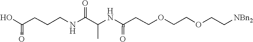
N(C(=O)CCOCCOCC[NBn2])C(C(NCCCC(O)=O)=O)C
